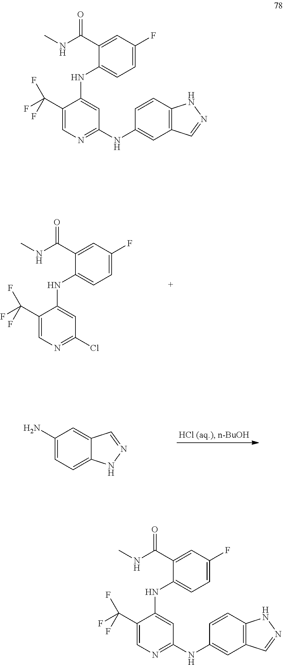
C1(C(NC)=O)=CC(F)=CC=C1NC1=CC(Cl)=NC=C1C(F)(F)F.C1(N)=CC=C2C(=C1)C=NN2.C1(C(NC)=O)=CC(F)=CC=C1NC1=CC(NC2=CC3=C(C=C2)NN=C3)=NC=C1C(F)(F)F.C1(C(NC)=O)=CC(F)=CC=C1NC1=CC(NC2=CC3=C(C=C2)NN=C3)=NC=C1C(F)(F)F
